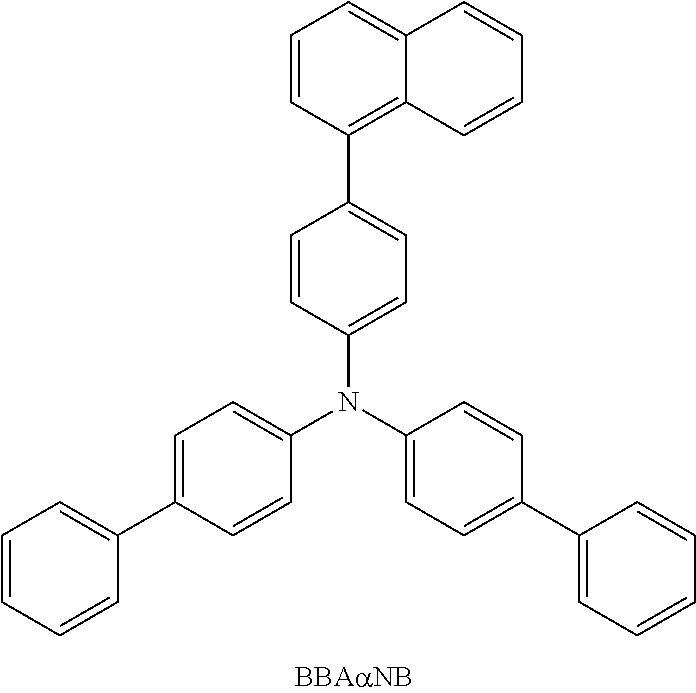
C1=CC(C2=CC=C(N(C3=CC=C(C4=CC=CC=C4)C=C3)C3=CC=C(C4=CC=CC=C4)C=C3)C=C2)=C2C(=C1)C=CC=C2
